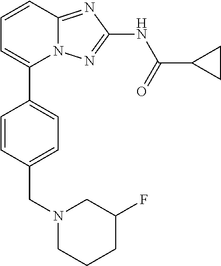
C1=CC2=NC(NC(=O)C3CC3)=NN2C(C2=CC=C(CN3CCCC(F)C3)C=C2)=C1
